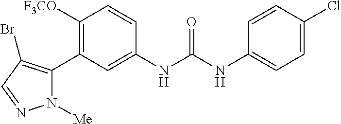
C1([OCF3])=C(C2=C(Br)C=NN2[Me])C=C(NC(=O)NC2=CC=C(Cl)C=C2)C=C1
